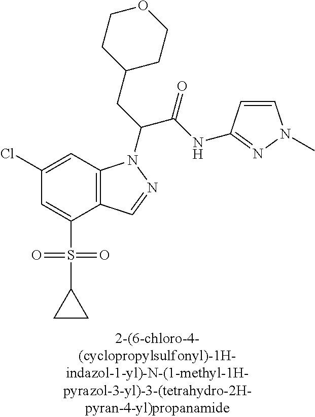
C12=C(C=C(Cl)C=C1S(=O)(=O)C1CC1)N(C(CC1CCOCC1)C(NC1=NN(C)C=C1)=O)N=C2
